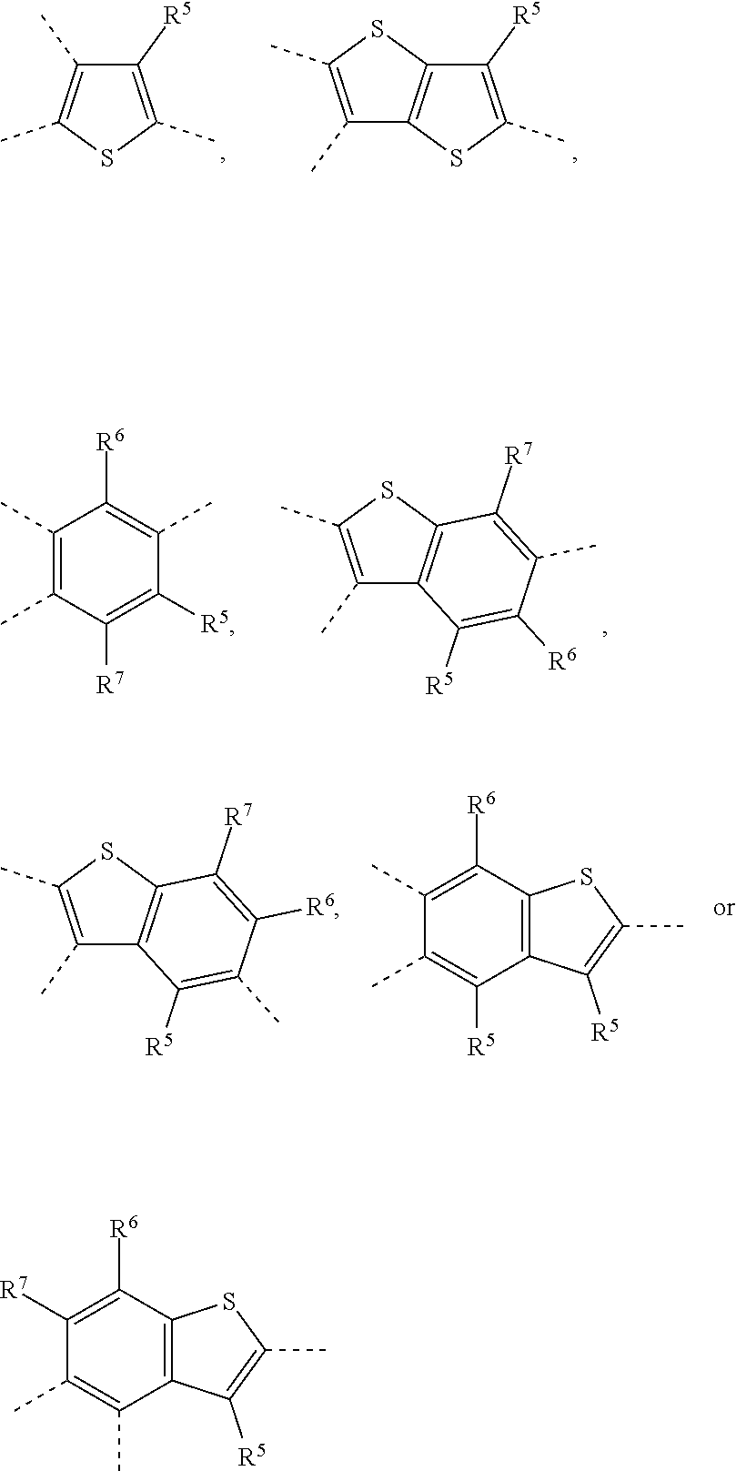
C1([R5])=C(C)SC(C)=C1C.C1([R5])=C(C)SC2=C1SC(C)=C2C.C1([R7])=C([R5])C(C)=C([R6])C(C)=C1C.C12=C(C([R7])=C(C)C([R6])=C1[R5])SC(C)=C2C.C12=C(C([R7])=C([R6])C(C)=C1[R5])SC(C)=C2C.C1([R6])=C(C)C(C)=C([R5])C2=C1SC(C)=C2[R5].C1([R6])=C([R7])C(C)=C(C)C2=C1SC(C)=C2[R5]
